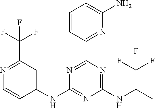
C1=CC(C2=NC(NC3=CC(C(F)(F)F)=NC=C3)=NC(NC(C)C(F)(F)F)=N2)=NC(N)=C1
